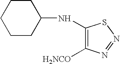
C1([H2NCO])=C(NC2CCCCC2)SN=N1
